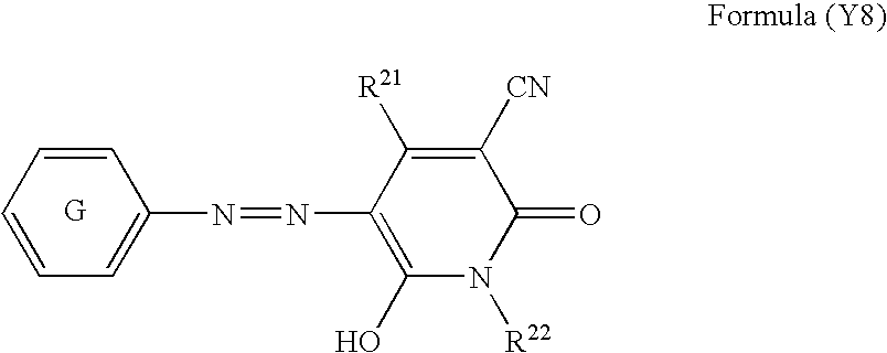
[G].C1=C(N=NC2=C(O)N([R22])C(=O)C([CN])=C2[R21])C=CC=C1
